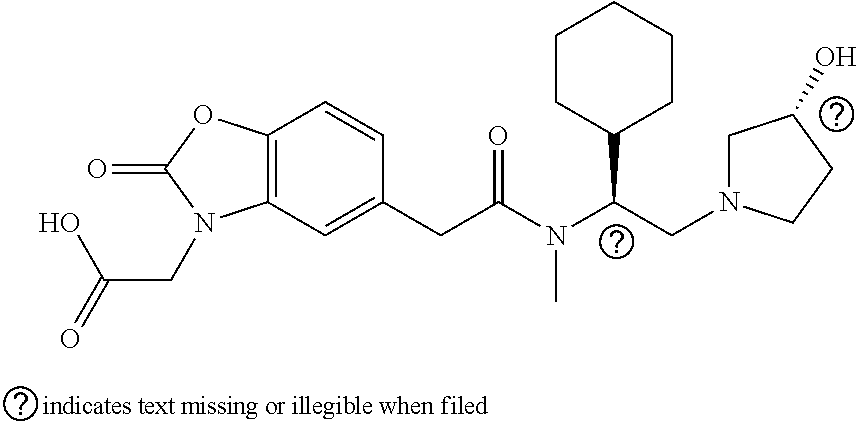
C12=C(C=CC(CC(=O)N(C(CN3CC(O)CC3)C3CCCCC3)C)=C1)OC(=O)N2CC(=O)O
